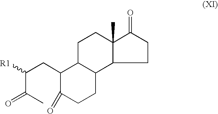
C12C(C)(C(=O)CC1)CCC1C2CCC(=O)C1CC(C(=O)C)[R1]
